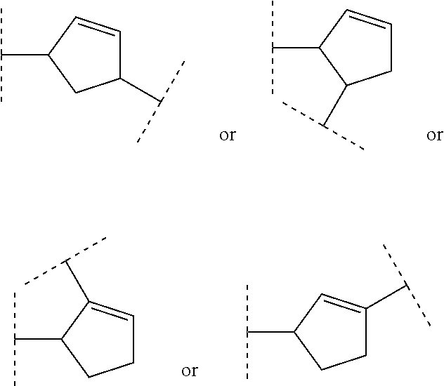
C(C1CC(C(C)C)C=C1)(C)C.C(C1C(C(C)C)CC=C1)(C)C.C(C1CCC=C1C(C)C)(C)C.C(C1CCC(C(C)C)=C1)(C)C
